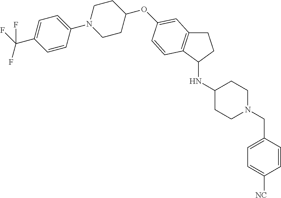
O(C1CCN(C2=CC=C(C(F)(F)F)C=C2)CC1)C1=CC2=C(C(NC3CCN(CC4=CC=C([NC])C=C4)CC3)CC2)C=C1
